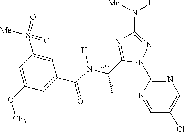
C1(N2N=C(N([H])[Me])N=C2C(C)N([H])C(=O)C2=CC(O[CF3])=CC(S(=O)(=O)[Me])=C2)=NC=C(Cl)C=N1
